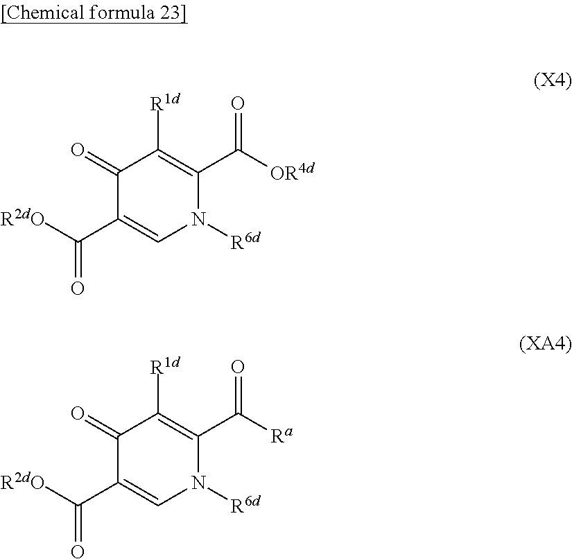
[R2dO]C(C1=CN([R6d])C(C([OR4d])=O)=C([R1d])C1=O)=O.[R2dO]C(C1=CN([R6d])C(C([Ra])=O)=C([R1d])C1=O)=O
